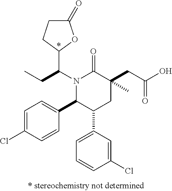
N1(C(C2OC(=O)CC2)CC)C(C2=CC=C(Cl)C=C2)C(C2=CC=CC(Cl)=C2)CC(C)(CC(O)=O)C1=O
